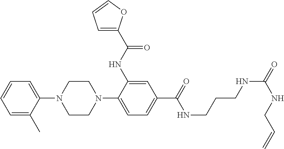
C1=CC=C(C)C(N2CCN(C3=CC=C(C(=O)NCCCNC(=O)NCC=C)C=C3NC(C3=CC=CO3)=O)CC2)=C1
